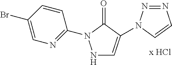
N1=NN(C2=CNN(C3=NC=C(Br)C=C3)C2=O)C=C1
